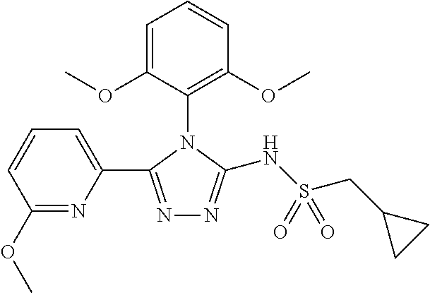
N1=C(OC)C=CC=C1C1=NN=C(NS(CC2CC2)(=O)=O)N1C1=C(OC)C=CC=C1OC
